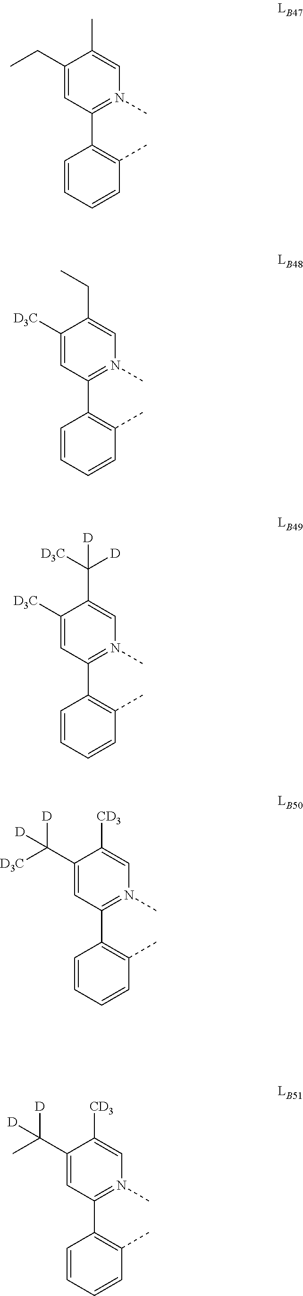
C1(CC)=CC(C2=C(C)C=CC=C2)=N(C)C=C1C.C1([D3C])=CC(C2=C(C)C=CC=C2)=N(C)C=C1CC.C1([D3C])=CC(C2=C(C)C=CC=C2)=N(C)C=C1C([D])([D3C])[D].C1(C([D3C])([D])[D])=CC(C2=C(C)C=CC=C2)=N(C)C=C1[CD3].C1(C(C)([D])[D])=CC(C2=C(C)C=CC=C2)=N(C)C=C1[CD3]
